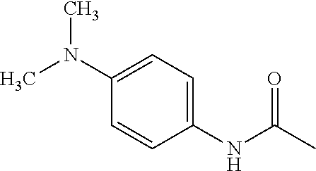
CN(C1=CC=C(NC(C)=O)C=C1)C
